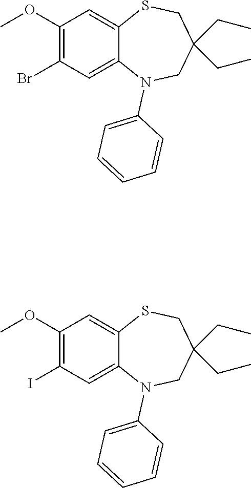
COC1=C(Br)C=C2C(=C1)SCC(CC)(CC)CN2C1=CC=CC=C1.COC1=C(I)C=C2C(=C1)SCC(CC)(CC)CN2C1=CC=CC=C1
